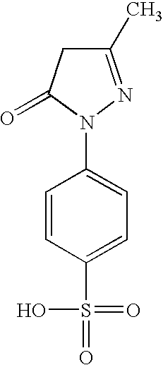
N1(C2=CC=C(S(=O)(=O)O)C=C2)N=C(C)CC1=O
